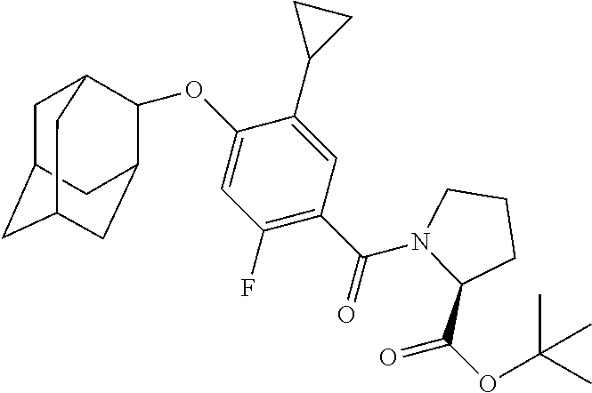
C1C2CC3CC(C2)C(OC2=CC(F)=C(C(=O)N4CCCC4C(=O)OC(C)(C)C)C=C2C2CC2)C1C3
